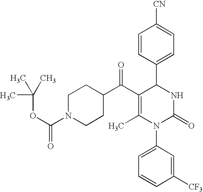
C1=CC(C2C(C(C3CCN(C(OC(C)(C)C)=O)CC3)=O)=C(C)N(C3=CC=CC([CF3])=C3)C(=O)N2)=CC=C1[CN]
